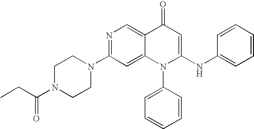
C1(N2CCN(C(CC)=O)CC2)=NC=C2C(=C1)N(C1=CC=CC=C1)C(NC1=CC=CC=C1)=CC2=O
